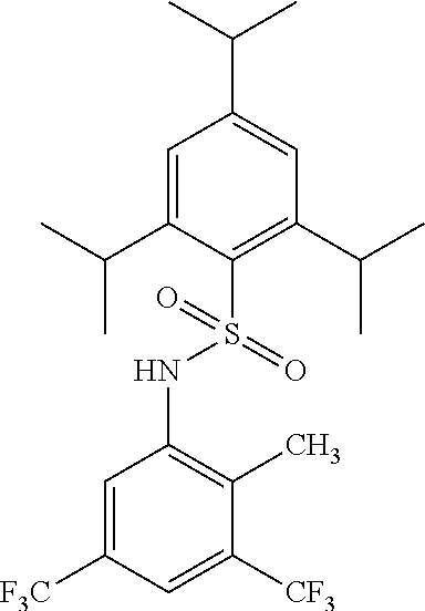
C1=C([F3C])C=C([CF3])C(C)=C1NS(C1=C(C(C)C)C=C(C(C)C)C=C1C(C)C)(=O)=O
